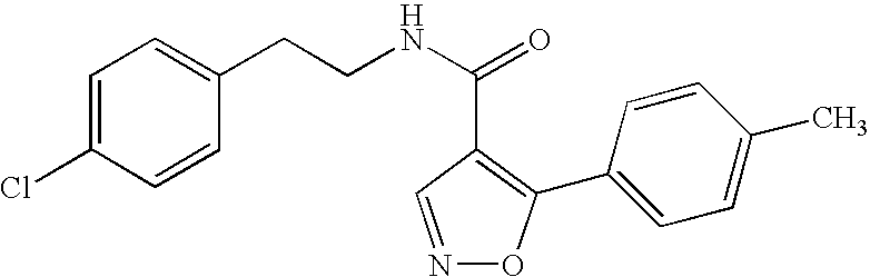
C1=C(Cl)C=CC(CCNC(=O)C2=C(C3=CC=C(C)C=C3)ON=C2)=C1
